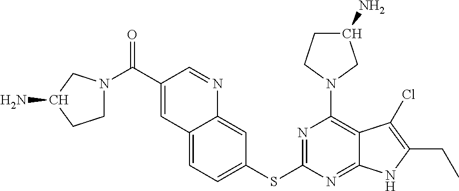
C1N(C(C2=CC3=CC=C(SC4=NC(N5CC(N)CC5)=C5C(=N4)NC(CC)=C5Cl)C=C3N=C2)=O)CC(N)C1
